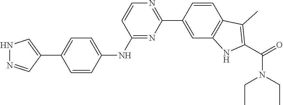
C1=CC(NC2=NC(C3=CC4=C(C=C3)C(C)=C(C(=O)N(CC)CC)N4)=NC=C2)=CC=C1C1=CNN=C1
